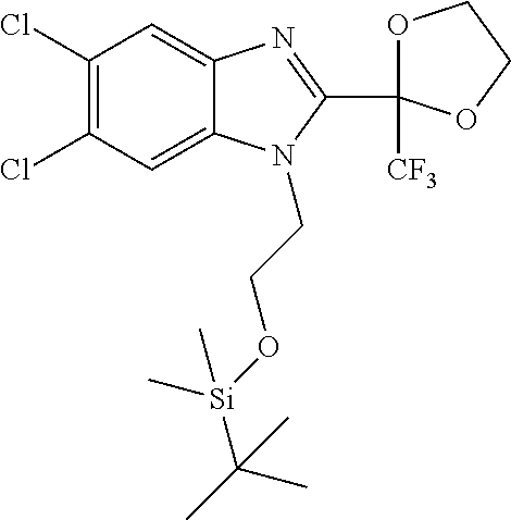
C1(Cl)=C(Cl)C=C2C(=C1)N=C(C1([CF3])OCCO1)N2CCO[Si](C(C)(C)C)(C)C
